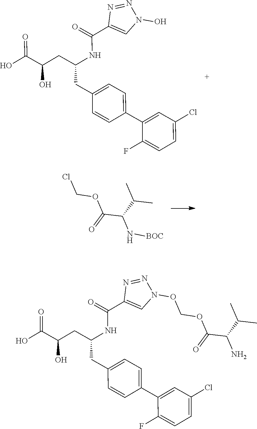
OC(C(CC(CC1=CC=C(C2=CC(Cl)=CC=C2F)C=C1)NC(C1=CN(O)N=N1)=O)O)=O.ClCOC(C(N[BOC])C(C)C)=O.OC(C(CC(CC1=CC=C(C2=CC(Cl)=CC=C2F)C=C1)NC(C1=CN(OCOC(C(N)C(C)C)=O)N=N1)=O)O)=O
